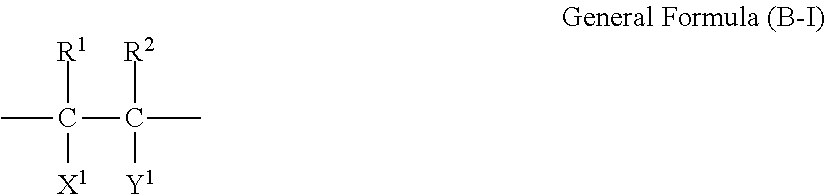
C([X1])(C)([R1])C(C)([R2])[Y1]
